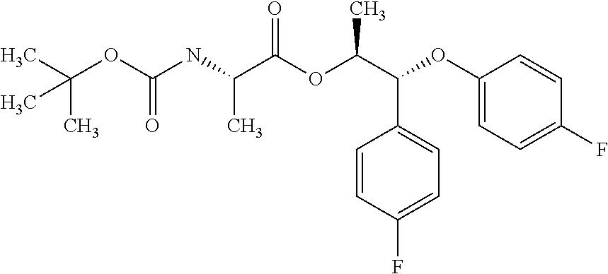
C(OC(NC(C(OC(C(C1=CC=C(F)C=C1)OC1=CC=C(F)C=C1)C)=O)C)=O)(C)(C)C
